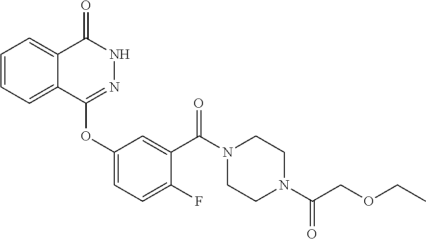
C1=CC=C2C(=C1)C(=O)NN=C2OC1=CC=C(F)C(C(N2CCN(C(=O)COCC)CC2)=O)=C1
